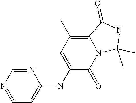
C1=NC=NC(NC2=CC(C)=C3N(C2=O)C(C)(C)NC3=O)=C1
